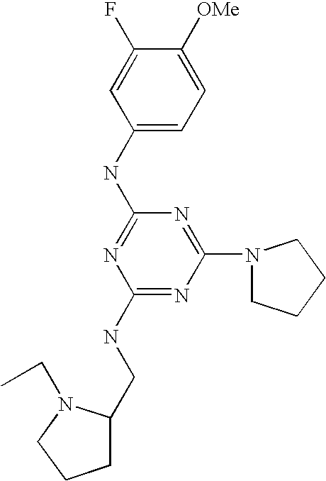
C1(NC2=NC(NCC3CCCN3CC)=NC(N3CCCC3)=N2)=CC=C([OMe])C(F)=C1
